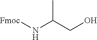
[Fmoc]NC(C)CO
